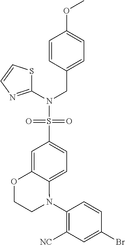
C1(N2C3=CC=C(S(=O)(=O)N(C4=NC=CS4)CC4=CC=C(OC)C=C4)C=C3OCC2)=C([NC])C=C(Br)C=C1
